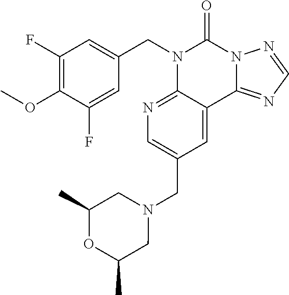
C1(OC)=C(F)C=C(CN2C3=NC=C(CN4CC(C)OC(C)C4)C=C3C3=NC=NN3C2=O)C=C1F
